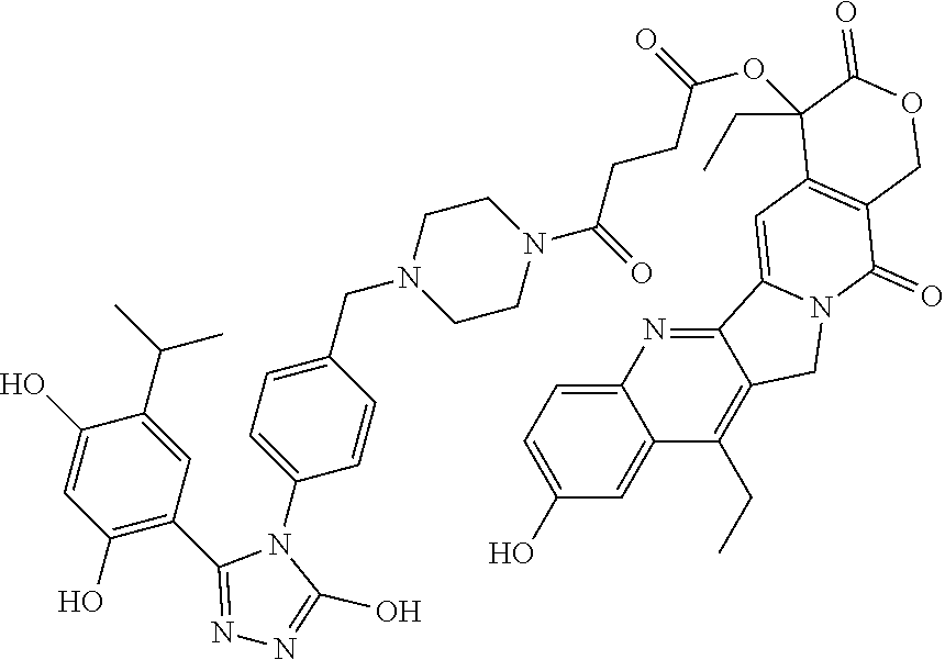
C12=CC=C(O)C=C1C(CC)=C1C(=N2)C2=CC3=C(C(=O)N2C1)COC(=O)C3(OC(CCC(N1CCN(CC2=CC=C(N3C(O)=NN=C3C3=C(O)C=C(O)C(C(C)C)=C3)C=C2)CC1)=O)=O)CC
